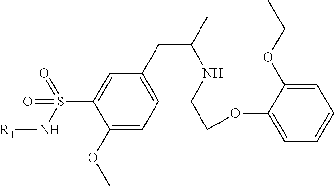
C1(OC)=CC=C(CC(C)NCCOC2=CC=CC=C2OCC)C=C1S(N[R1])(=O)=O
